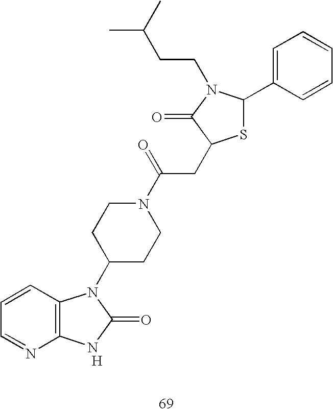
S1C(C2=CC=CC=C2)N(CCC(C)C)C(=O)C1CC(N1CCC(N2C3=C(N=CC=C3)NC2=O)CC1)=O.[H]
